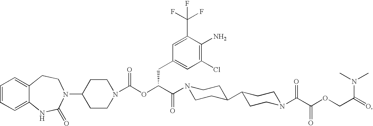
C1=CC=C2C(=C1)CCN(C1CCN(C(OC(C(=O)N3CCC(C4CCN(C(C(OCC(=O)N(C)C)=O)=O)CC4)CC3)CC3=CC(Cl)=C(N)C(C(F)(F)F)=C3)=O)CC1)C(=O)N2
